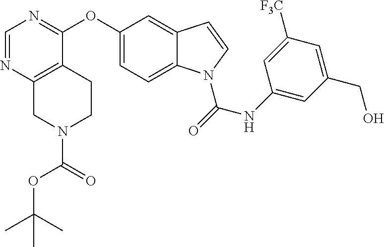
C1=NC2=C(C(OC3=CC=C4C(=C3)C=CN4C(=O)NC3=CC(CO)=CC([F3C])=C3)=N1)CCN(C(=O)OC(C)(C)C)C2
